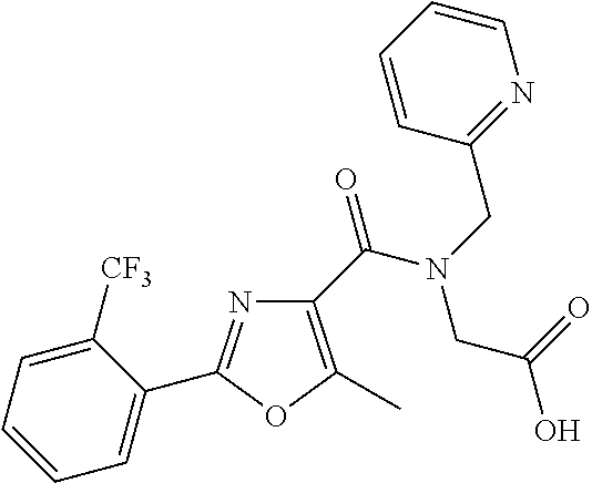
C1(C(N(CC2=NC=CC=C2)CC(O)=O)=O)=C(C)OC(C2=CC=CC=C2[CF3])=N1
